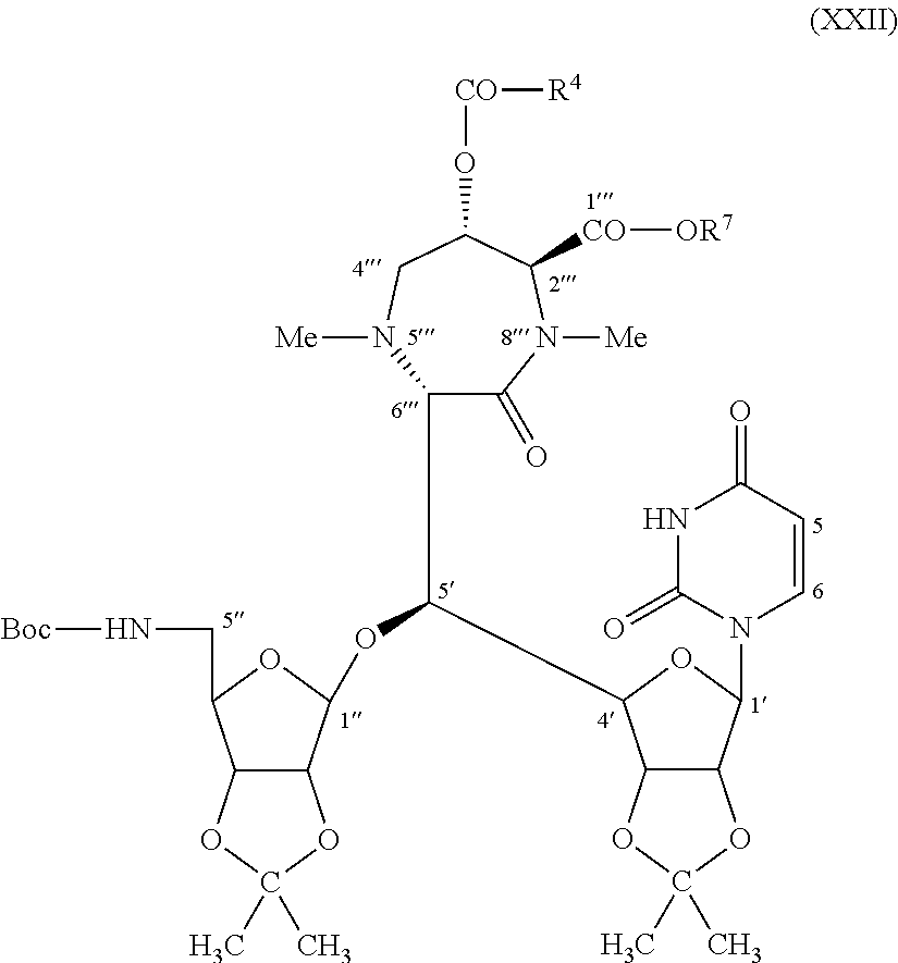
C1(C(OC2C3C(C(CN[Boc])O2)OC(C)(C)O3)C2C3C(C(N4C=CC(=O)NC4=O)O2)OC(C)(C)O3)C(=O)N([Me])C([CO][OR7])C(O[CO][R4])CN1[Me]
